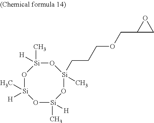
O1[Si]([H])(C)O[Si]([H])(C)O[Si](CCCOCC2CO2)(C)O[Si]1(C)[H]
